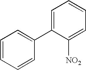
C1([NO2])=CC=CC=C1C1=CC=CC=C1
